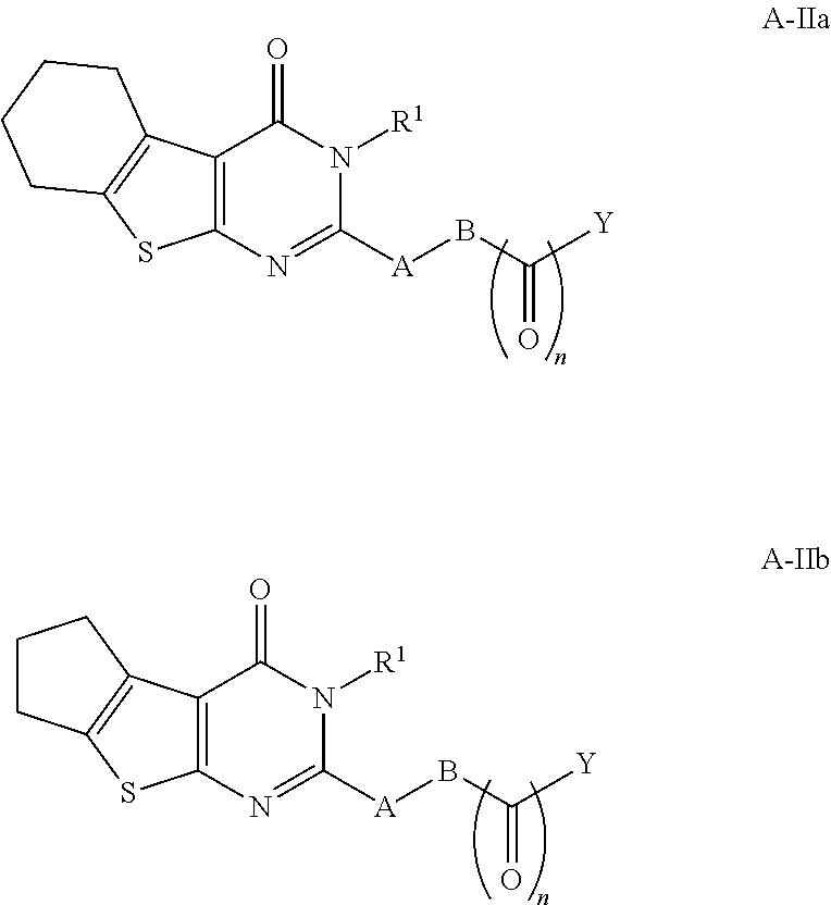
C12=C(C3=C(S1)CCCC3)C(=O)N([R1])C([A]BC([Y])=O)=N2.C12=C(C3=C(S1)CCC3)C(=O)N([R1])C([A]BC([Y])=O)=N2
